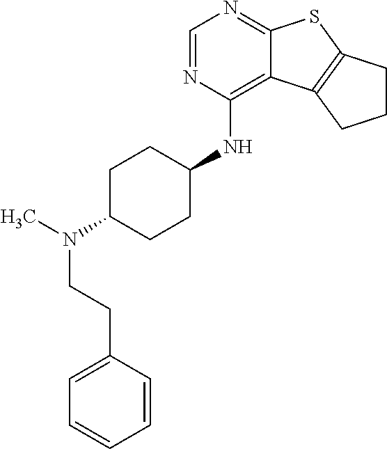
C1=NC(NC2CCC(N(CCC3=CC=CC=C3)C)CC2)=C2C(=N1)SC1=C2CCC1
